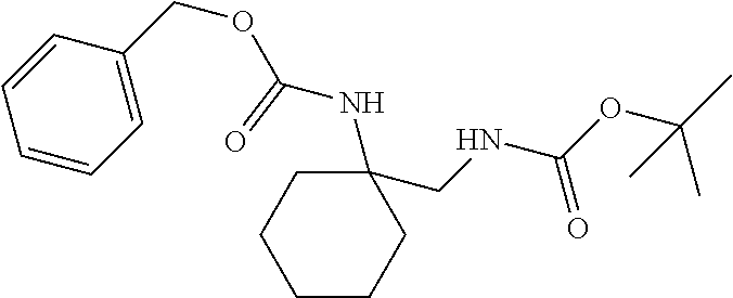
C(OCC1=CC=CC=C1)(NC1(CNC(OC(C)(C)C)=O)CCCCC1)=O
